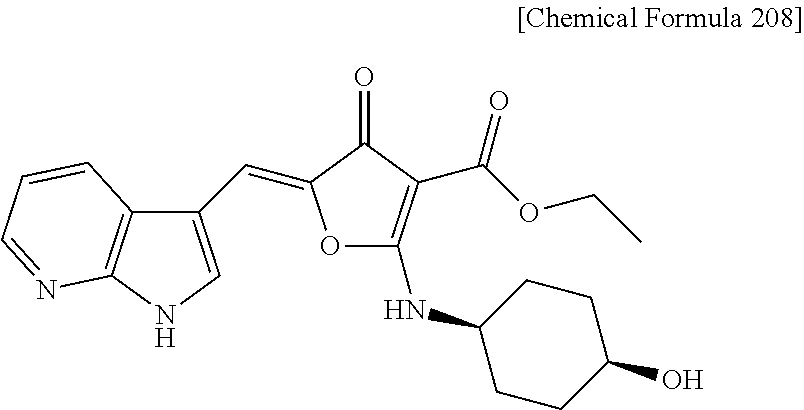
C1(C=C2OC(NC3CCC(O)CC3)=C(C(OCC)=O)C2=O)=CNC2=C1C=CC=N2
